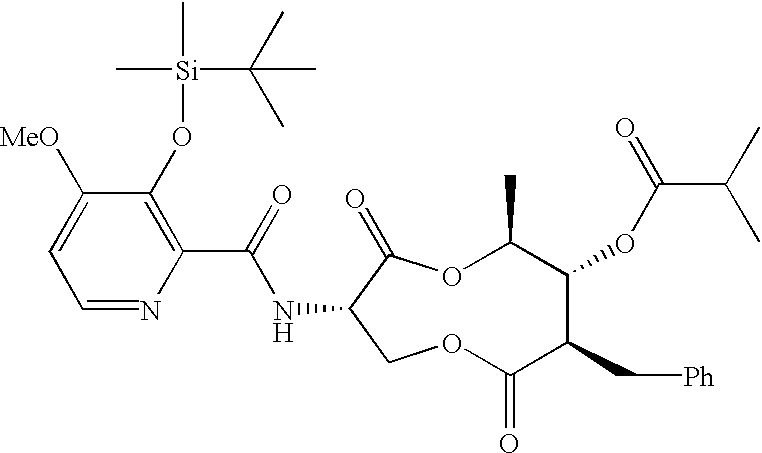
N(C1COC(=O)C(C[Ph])C(OC(C(C)C)=O)C(C)OC1=O)C(C1=C(O[Si](C)(C(C)(C)C)C)C([MeO])=CC=N1)=O
